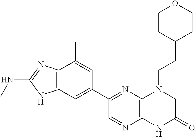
C12=C(N=C(C3=CC4=C(C(C)=C3)N=C(NC)N4)C=N1)N(CCC1CCOCC1)CC(=O)N2
